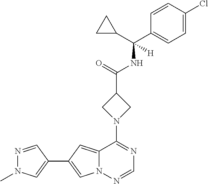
N1=CC(C2=CN3C(=C2)C(N2CC(C(=O)NC(C4=CC=C(Cl)C=C4)(C4CC4)[H])C2)=NC=N3)=CN1C
